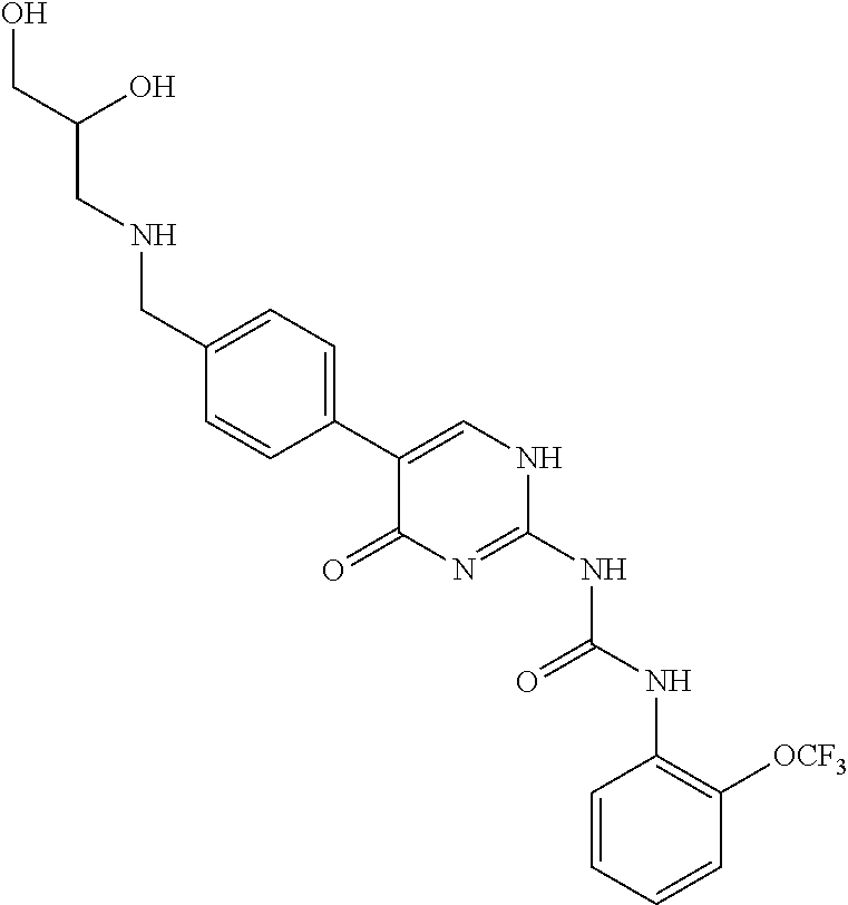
OCC(CNCC1=CC=C(C2=CNC(NC(=O)NC3=C([OCF3])C=CC=C3)=NC2=O)C=C1)O
